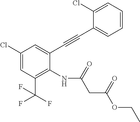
C1(Cl)=CC(C(F)(F)F)=C(NC(CC(OCC)=O)=O)C(C#CC2=CC=CC=C2Cl)=C1
